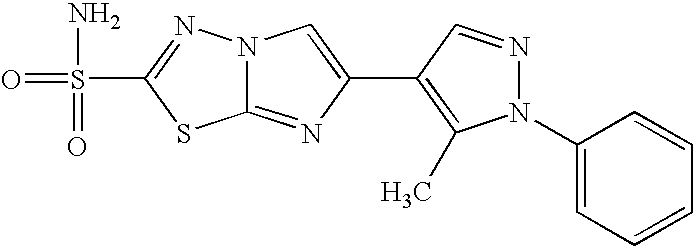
C12=NC(C3=C(C)N(C4=CC=CC=C4)N=C3)=CN1N=C(S(=O)(=O)N)S2
